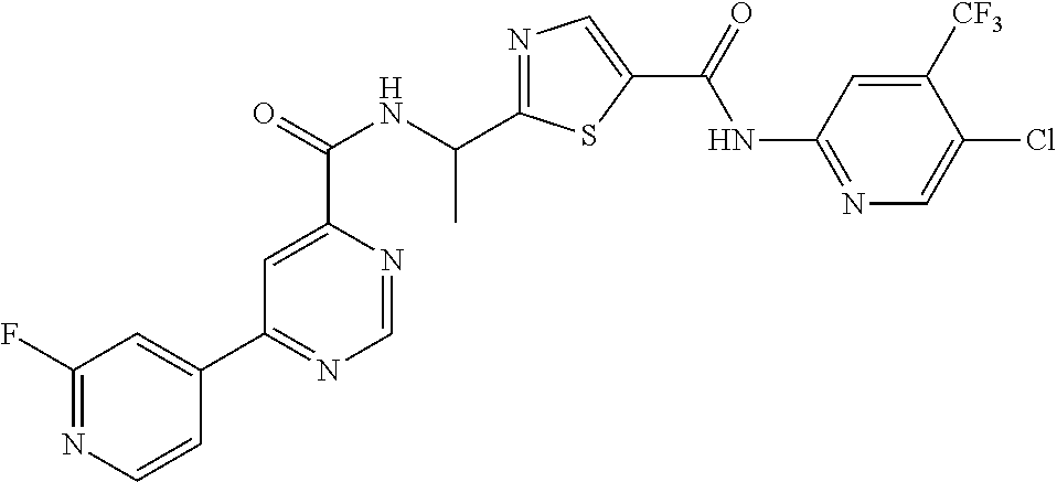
N1=C(C(NC(C2=CC(C3=CC(F)=NC=C3)=NC=N2)=O)C)SC(C(=O)NC2=NC=C(Cl)C([CF3])=C2)=C1
